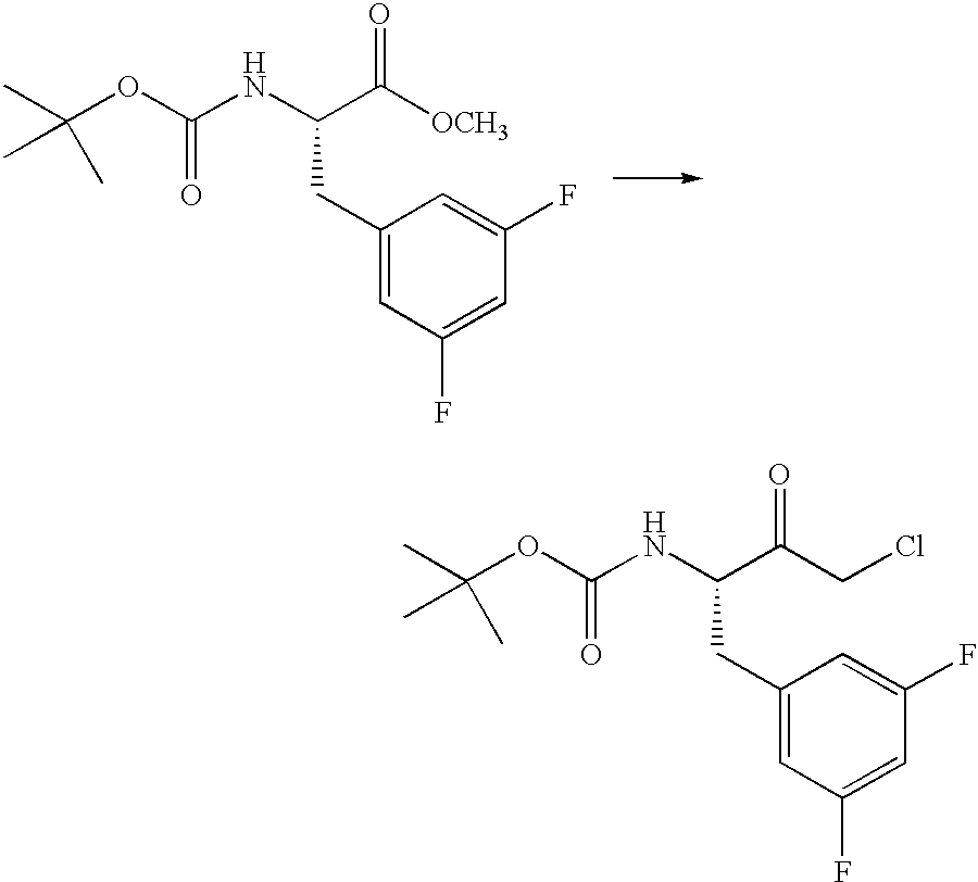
CC(OC(NC(C([OCH3])=O)CC1=CC(F)=CC(F)=C1)=O)(C)C.CC(OC(NC(C(CCl)=O)CC1=CC(F)=CC(F)=C1)=O)(C)C
